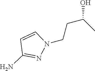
N1(CCC(O)C)C=CC(N)=N1
